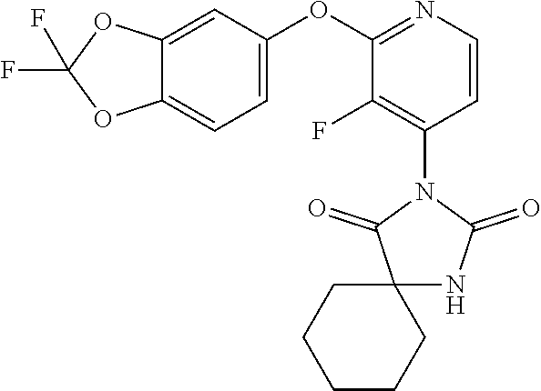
C12=CC(OC3=NC=CC(N4C(=O)C5(NC4=O)CCCCC5)=C3F)=CC=C1OC(F)(F)O2
